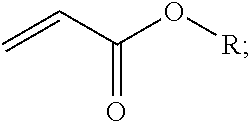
C=CC(=O)O[R]
